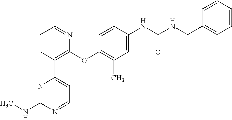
C1=CC(C2=CC=NC(NC)=N2)=C(OC2=C(C)C=C(NC(NCC3=CC=CC=C3)=O)C=C2)N=C1
